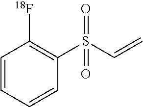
C1=CC=CC(S(C=C)(=O)=O)=C1[18F]
